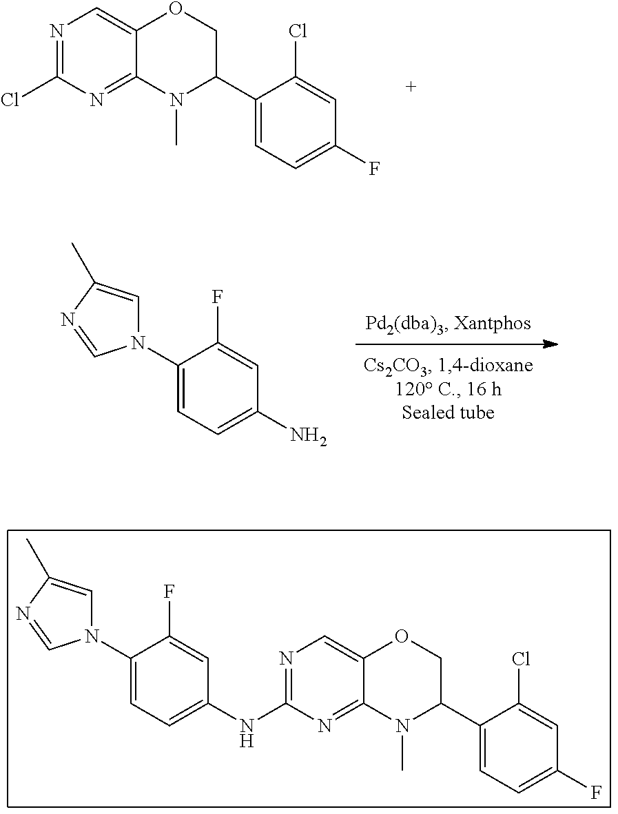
NC1=CC=C(N2C=C(C)N=C2)C(F)=C1.N1=C(NC2=CC=C(N3C=C(C)N=C3)C(F)=C2)N=C2C(=C1)OCC(C1=CC=C(F)C=C1Cl)N2C.N1=C(Cl)N=C2C(=C1)OCC(C1=CC=C(F)C=C1Cl)N2C
